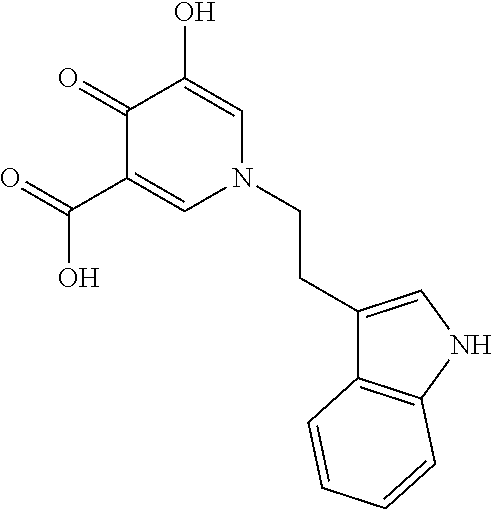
O=C(C1=CN(CCC2=CNC3=C2C=CC=C3)C=C(O)C1=O)O
